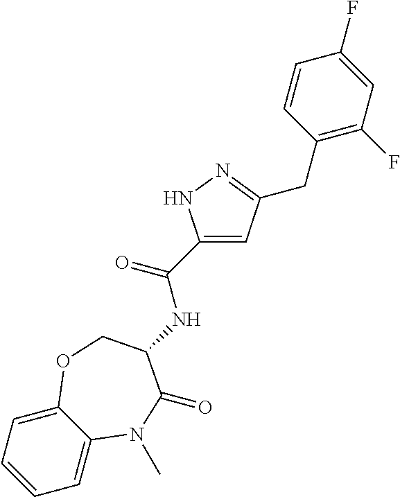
C1=C2C(=CC=C1)OCC(NC(C1=CC(CC3=C(F)C=C(F)C=C3)=NN1)=O)C(=O)N2C
